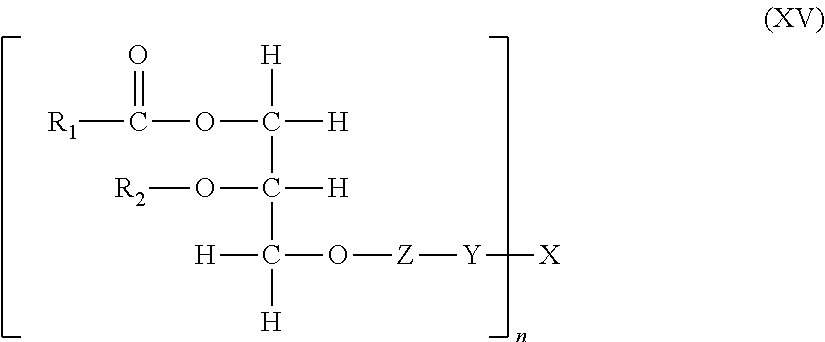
C([H])(C([H])(OC(=O)[R1])[H])(C([H])(O[Z][Y][X])[H])O[R2]
